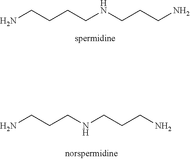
NCCCCNCCCN.NCCCNCCCN
